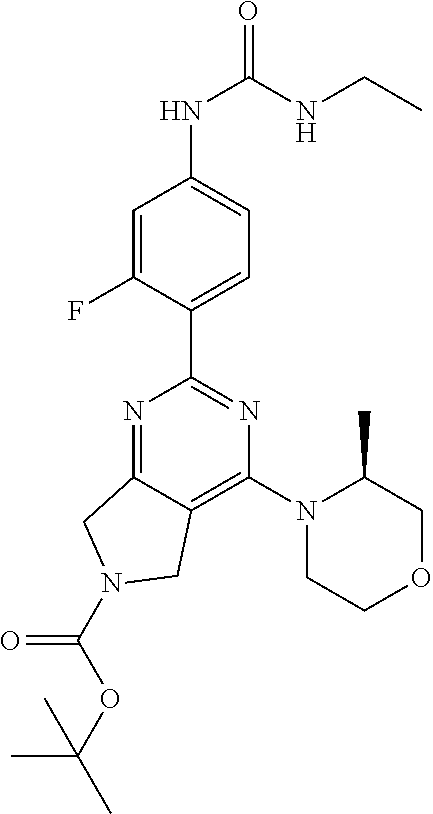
C1=C(F)C(C2=NC(N3CCOCC3C)=C3C(=N2)CN(C(OC(C)(C)C)=O)C3)=CC=C1NC(NCC)=O
